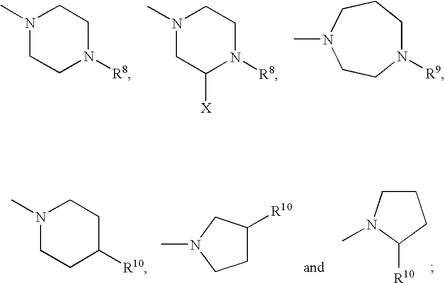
N1(C)CCN([R8])CC1.N1(C)CC([X])N([R8])CC1.N1([R9])CCCN(C)CC1.N1(C)CCC([R10])CC1.C1C([R10])CN(C)C1.C1CN(C)C([R10])C1
